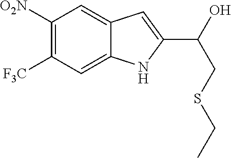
C1([O2N])=C([F3C])C=C2C(=C1)C=C(C(CSCC)O)N2
